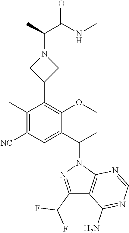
C(C(N1CC(C2=C(OC)C(C(C)N3N=C(C(F)F)C4=C3N=CN=C4N)=CC([NC])=C2C)C1)C)(NC)=O
